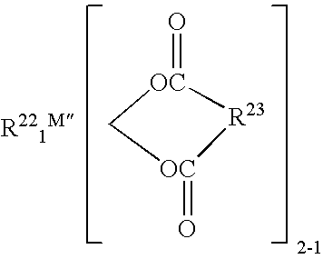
O=[OC]1C[OC](=O)[R23]1
